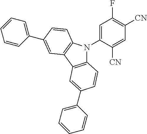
C12=C(C3=C(N1C1=CC(F)=C([CN])C=C1[CN])C=CC(C1=CC=CC=C1)=C3)C=C(C1=CC=CC=C1)C=C2
